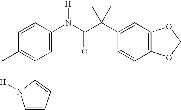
C1=C(N(C(C2(C3=CC4=C(C=C3)OCO4)CC2)=O)[H])C=CC(C)=C1C1=CC=CN1[H]
